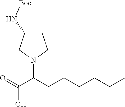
C1C(N[Boc])CN(C(CCCCCC)C(=O)O)C1
